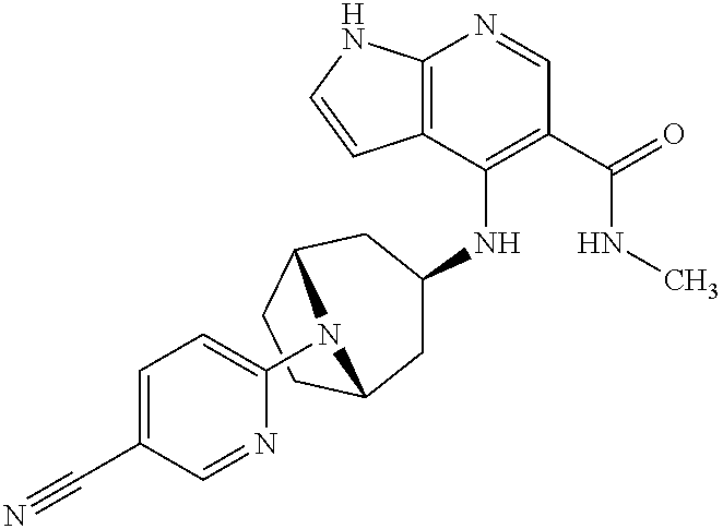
C12=C(C(NC3CC4CCC(C3)N4C3=CC=C(C#N)C=N3)=C(C(=O)NC)C=N1)C=CN2
